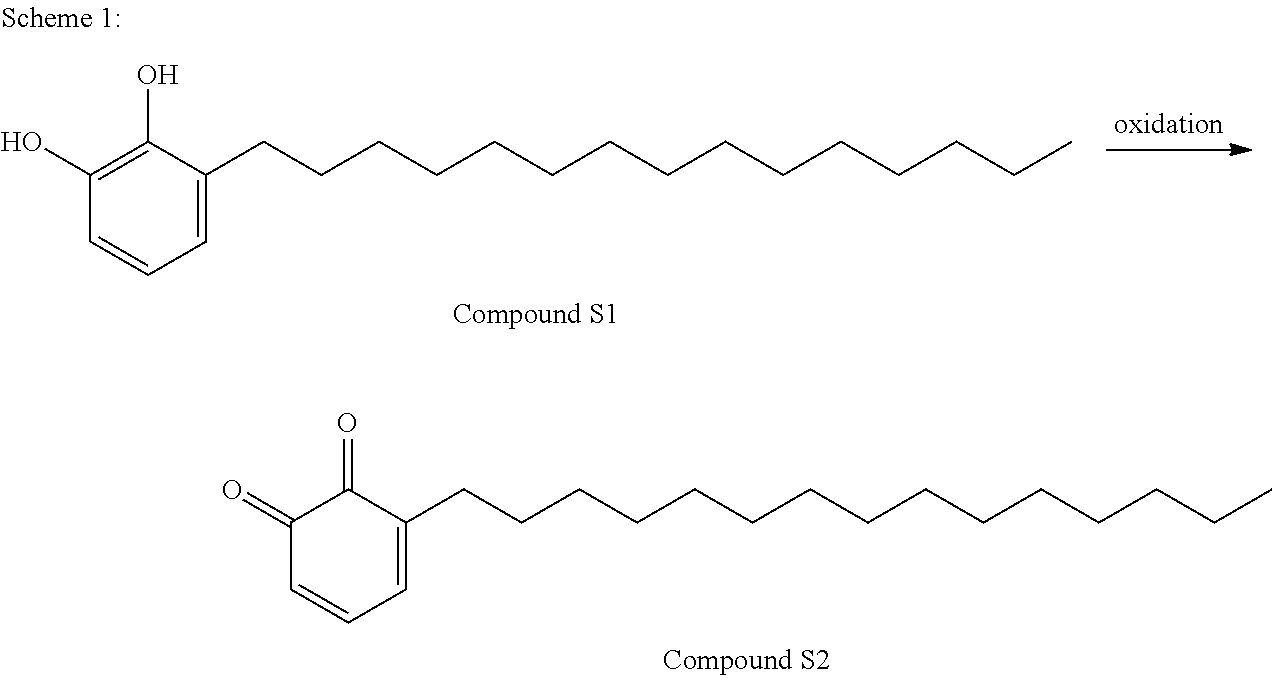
C1(=O)C=CC=C(CCCCCCCCCCCCCCC)C1=O.C1(O)=C(O)C(CCCCCCCCCCCCCCC)=CC=C1
